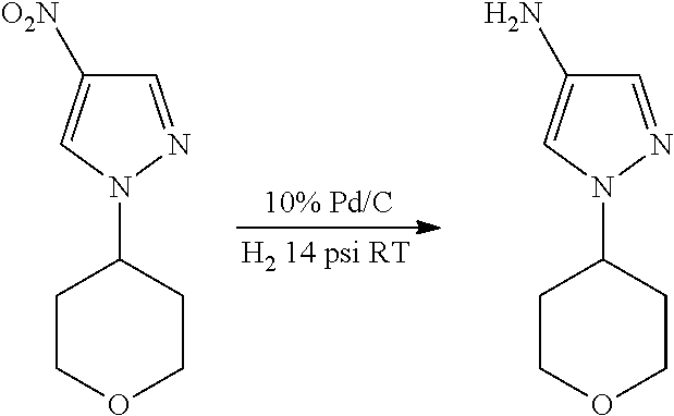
C1=NN(C2CCOCC2)C=C1[O2N].C1=NN(C2CCOCC2)C=C1N
